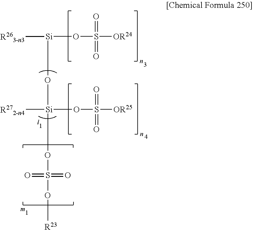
O(S([OR24])(=O)=O)[Si]([R263-n3])O[Si]([R272-n4])(OS([OR25])(=O)=O)OS(O[R23])(=O)=O
